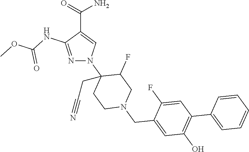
C(C1=CN(C2(CC#N)CCN(CC3=CC(O)=C(C4=CC=CC=C4)C=C3F)CC2F)N=C1NC(OC)=O)(=O)N
